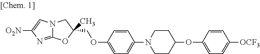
C12=NC([O2N])=CN1CC(C)(COC1=CC=C(N3CCC(OC4=CC=C([OCF3])C=C4)CC3)C=C1)O2
